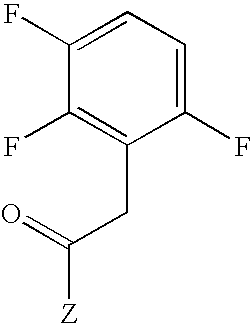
C1(F)=CC=C(F)C(CC([Z])=O)=C1F
